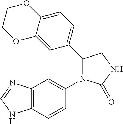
C1(=O)NCC(C2=CC=C3C(=C2)OCCO3)N1C1=CC2=C(NC=N2)C=C1
